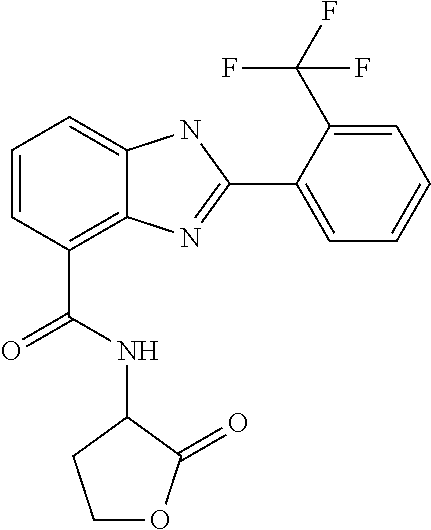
C1=CC(C(NC2CCOC2=O)=O)=C2C(=C1)NC(C1=CC=CC=C1C(F)(F)F)=N2
